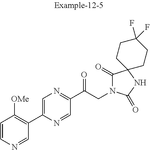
C1=CN=CC(C2=CN=C(C(CN3C(=O)C4(NC3=O)CCC(F)(F)CC4)=O)C=N2)=C1[OMe]
